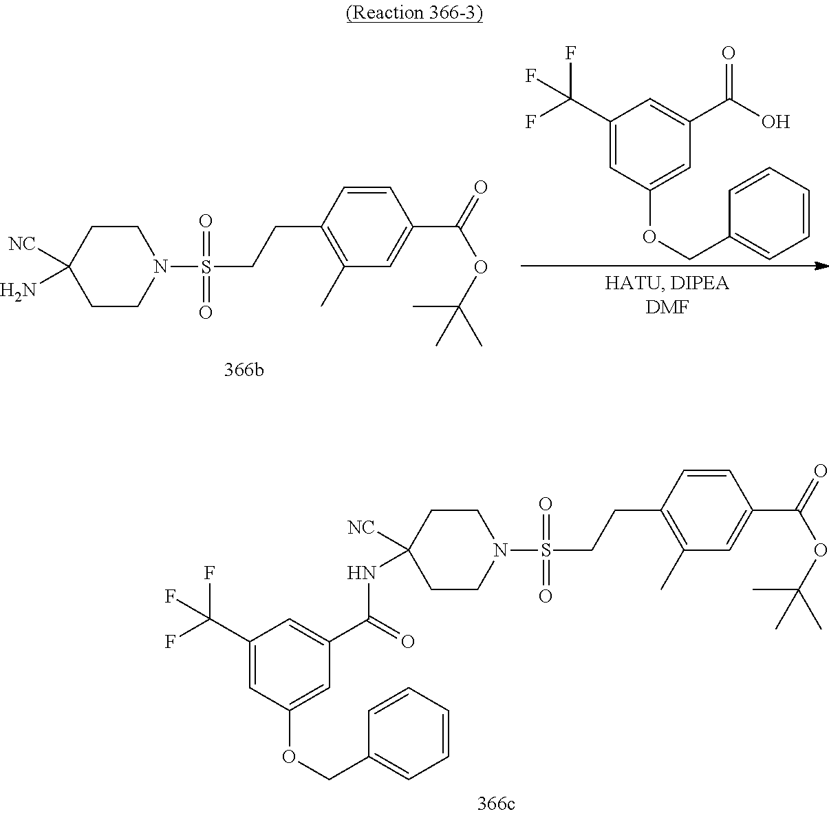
C1(C(F)(F)F)=CC(OCC2=CC=CC=C2)=CC(C(O)=O)=C1.C1([NC])(N)CCN(S(CCC2=C(C)C=C(C(=O)OC(C)(C)C)C=C2)(=O)=O)CC1.C1([NC])(NC(C2=CC(C(F)(F)F)=CC(OCC3=CC=CC=C3)=C2)=O)CCN(S(CCC2=C(C)C=C(C(=O)OC(C)(C)C)C=C2)(=O)=O)CC1
